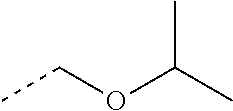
O(CC)C(C)C
